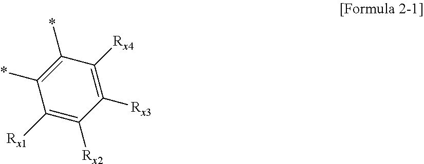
C1(*)=C(*)C([Rx1])=C([Rx2])C([Rx3])=C1[Rx4]
